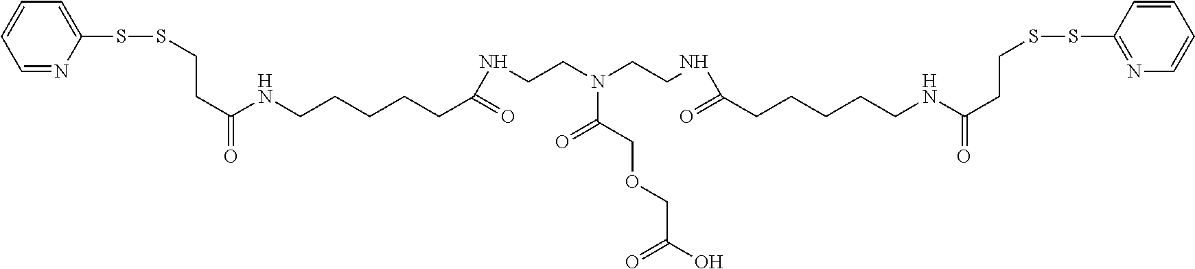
C1=NC(SSCCC(NCCCCCC(=O)NCCN(CCNC(CCCCCNC(CCSSC2=NC=CC=C2)=O)=O)C(=O)COCC(=O)O)=O)=CC=C1
